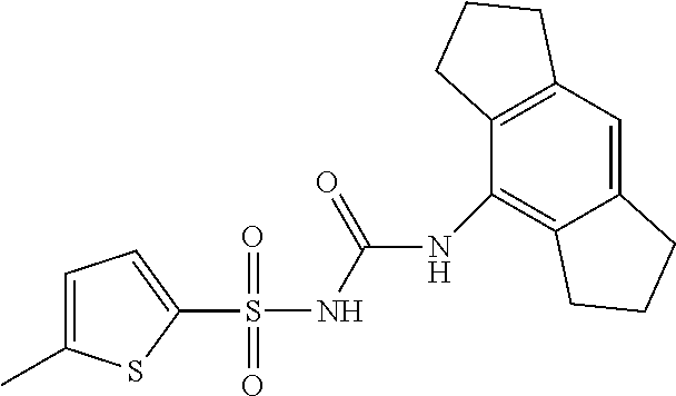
N(C(NS(C1=CC=C(C)S1)(=O)=O)=O)C1=C2C(=CC3=C1CCC3)CCC2
